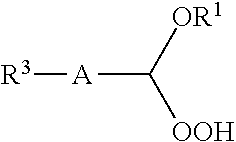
[R3][A]C([OOH])[OR1]
